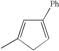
C1([Ph])=CCC(C)=C1
